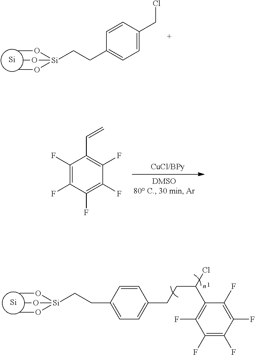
[Si].O([Si](OC)(OC)CCC1=CC=C(CCl)C=C1)C.C1(F)=C(F)C(F)=C(F)C(F)=C1C=C.[Si].O([Si](OC)(OC)CCC1=CC=C(CCC(Cl)C2=C(F)C(F)=C(F)C(F)=C2F)C=C1)C
